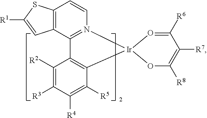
C1([R2])=C([R3])C([R4])=C([R5])C2=C1C1=N([Ir]23O=C([R6])C([R7])=C([R8])O3)C=CC2=C1C=C([R1])S2
